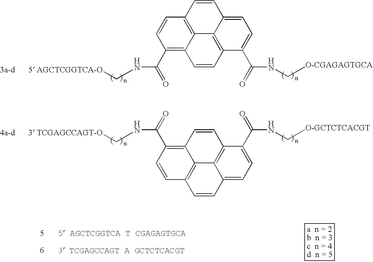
C1=CC2=C3C4=C(C(C(=O)NC[O-CGAGAGTGCA])=CC=C14)C=CC3=C(C(=O)NC[5 AGCTCGGTCA-O])C=C2.O=C(NC[O-GCTCTCACGT])C1=CC=C2C3=C1C=CC1=C(C(=O)NC[3 TCGAGCCAGT-O])C=CC(=C13)C=C2
